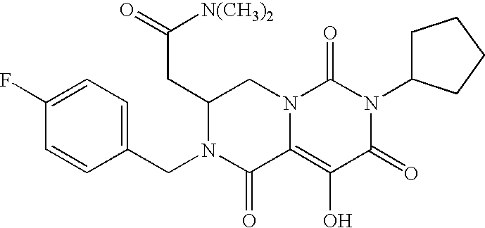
C1=CC(CN2C(=O)C3=C(O)C(=O)N(C4CCCC4)C(=O)N3CC2CC(=O)[N(CH3)2])=CC=C1F
